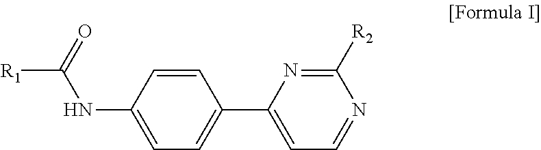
[R1]C(=O)NC1=CC=C(C2=CC=NC([R2])=N2)C=C1
